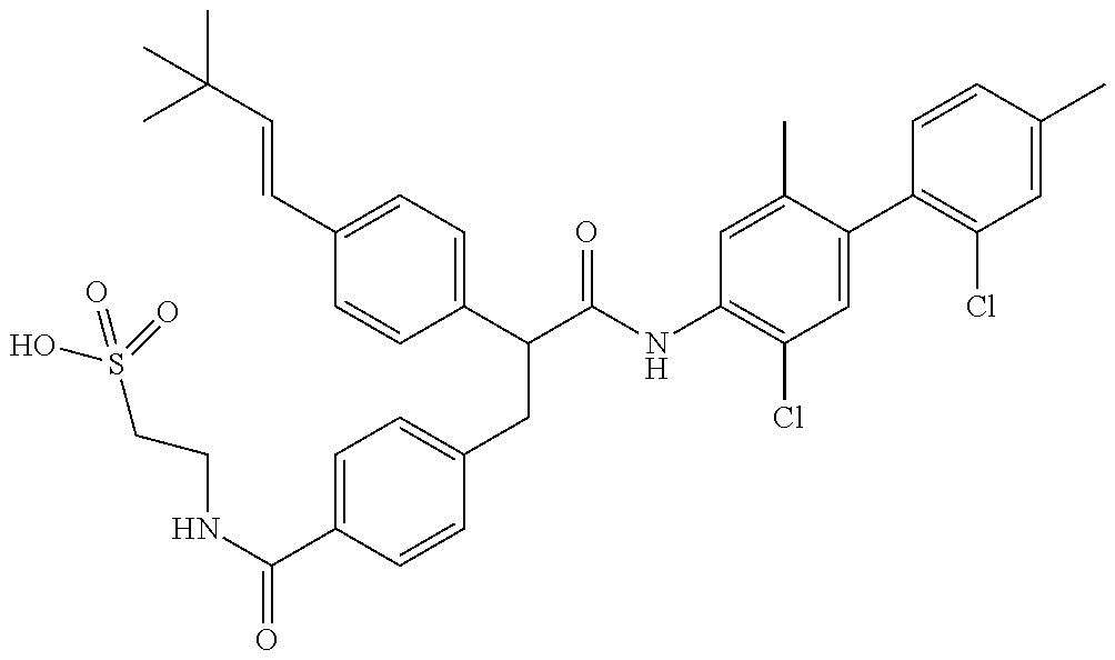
S(CCNC(C1=CC=C(CC(C2=CC=C(C=CC(C)(C)C)C=C2)C(=O)NC2=C(Cl)C=C(C3=C(Cl)C=C(C)C=C3)C(C)=C2)C=C1)=O)(O)(=O)=O
